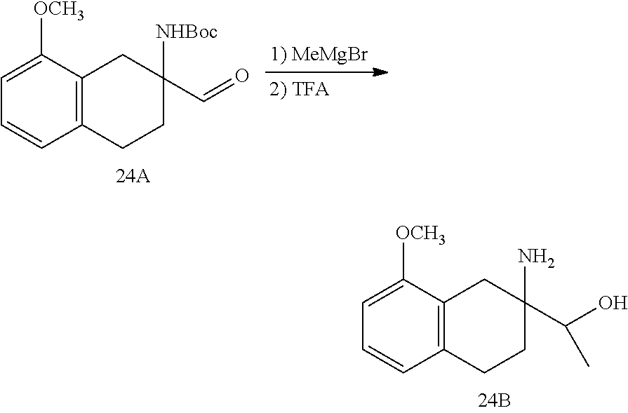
C1=C([OCH3])C2=C(C=C1)CCC(C=O)([NHBoc])C2.C1=C([OCH3])C2=C(C=C1)CCC(C(O)C)(N)C2
